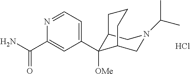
Cl.C12C([OMe])(C3=CC=NC(C(N)=O)=C3)C(CN(C(C)C)C1)CCC2
